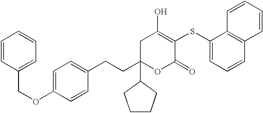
C1C(CCC2=CC=C(OCC3=CC=CC=C3)C=C2)(C2CCCC2)OC(=O)C(SC2=CC=CC3=C2C=CC=C3)=C1O
